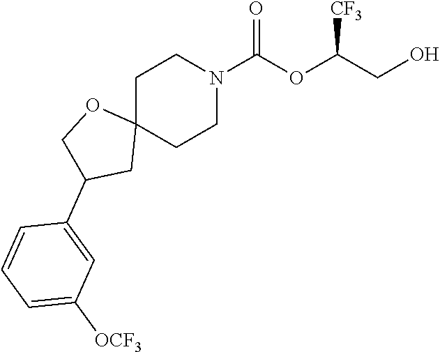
C1C2(CCN(C(OC(CO)[CF3])=O)C1)OCC(C1=CC([OCF3])=CC=C1)C2
